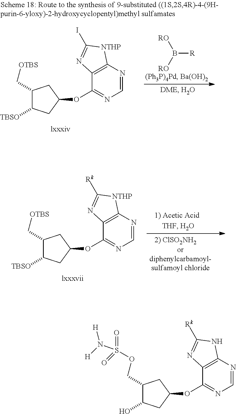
C1(COS(=O)(=O)N([H])[H])C(O)CC(OC2=NC=NC3=C2N=C([Rk])N3)C1.[R]B([RO])[RO].C1(C[OTBS])C([TBSO])CC(OC2=NC=NC3=C2N=C(I)[NTHP]3)C1.C1(C[OTBS])C([TBSO])CC(OC2=NC=NC3=C2N=C([Rk])[NTHP]3)C1
